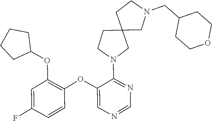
C1=C(F)C=CC(OC2=CN=CN=C2N2CC3(CC2)CN(CC2CCOCC2)CC3)=C1OC1CCCC1
